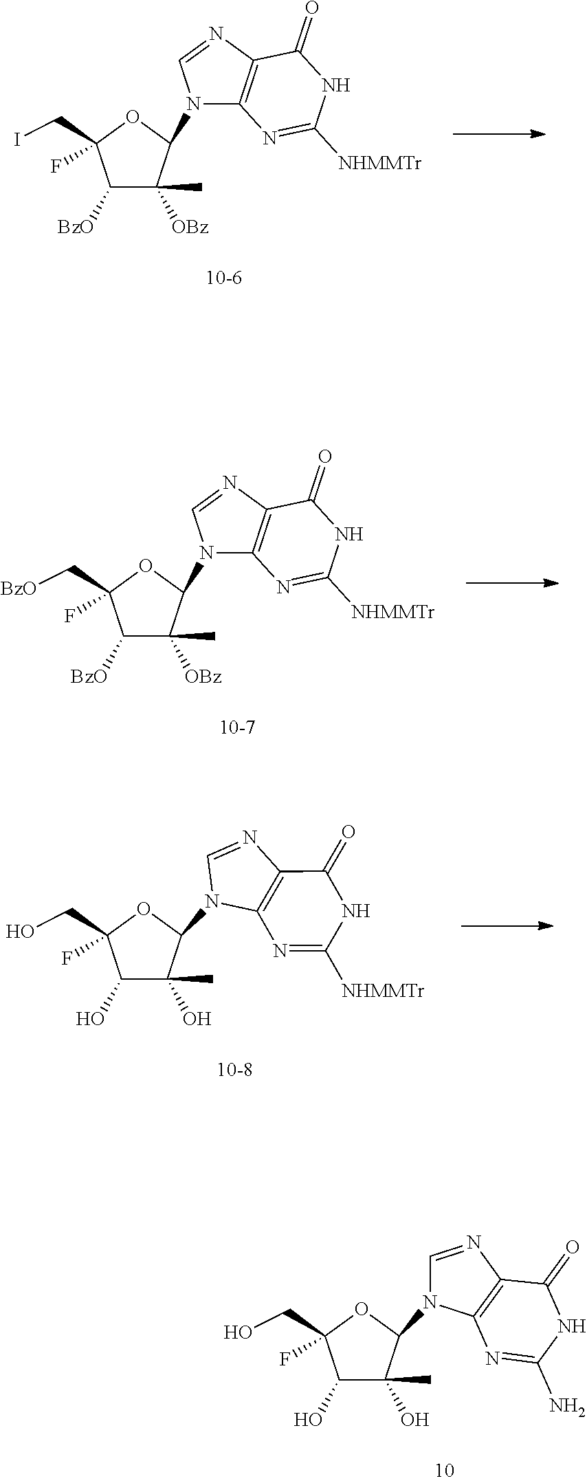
C1([OBz])(C)C(N2C3=C(N=C2)C(=O)NC([NHMMTr])=N3)OC(CI)(F)C1[BzO].C1([OBz])(C)C(N2C3=C(N=C2)C(=O)NC([NHMMTr])=N3)OC(C[BzO])(F)C1[BzO].C1(O)(C)C(O)C(CO)(F)OC1N1C2=C(N=C1)C(=O)NC([NHMMTr])=N2.C1(O)(C)C(O)C(CO)(F)OC1N1C2=C(N=C1)C(=O)NC(N)=N2
